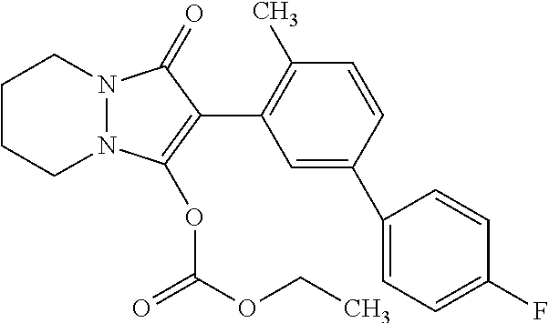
C1=C(C2=CC=C(F)C=C2)C=CC(C)=C1C1=C(OC(OCC)=O)N2N(C1=O)CCCC2
